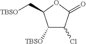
C1([TBSO])C(Cl)C(=O)OC1C[TBSO]
